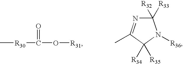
C[R30]C(=O)O[R31].C1([R33])([R32])N=C(C)C([R34])([R35])N1[R36]
